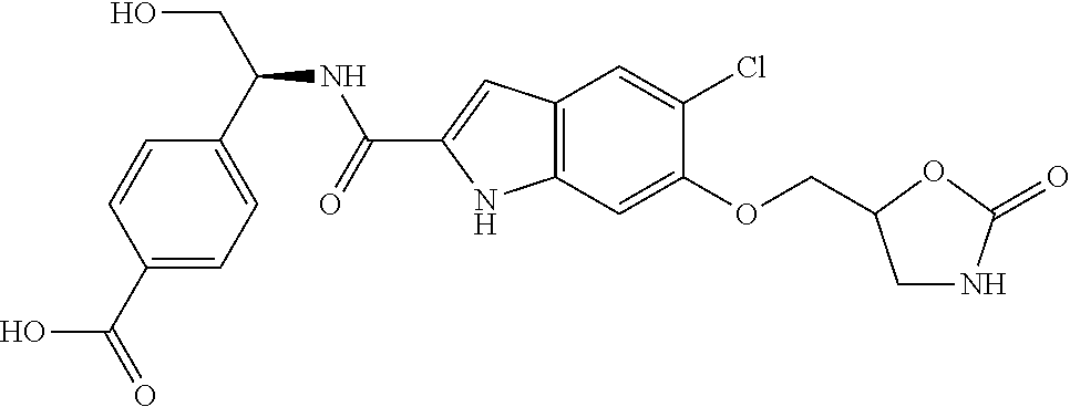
C1(C(CO)NC(=O)C2=CC3=C(N2)C=C(OCC2CNC(=O)O2)C(Cl)=C3)=CC=C(C(=O)O)C=C1
